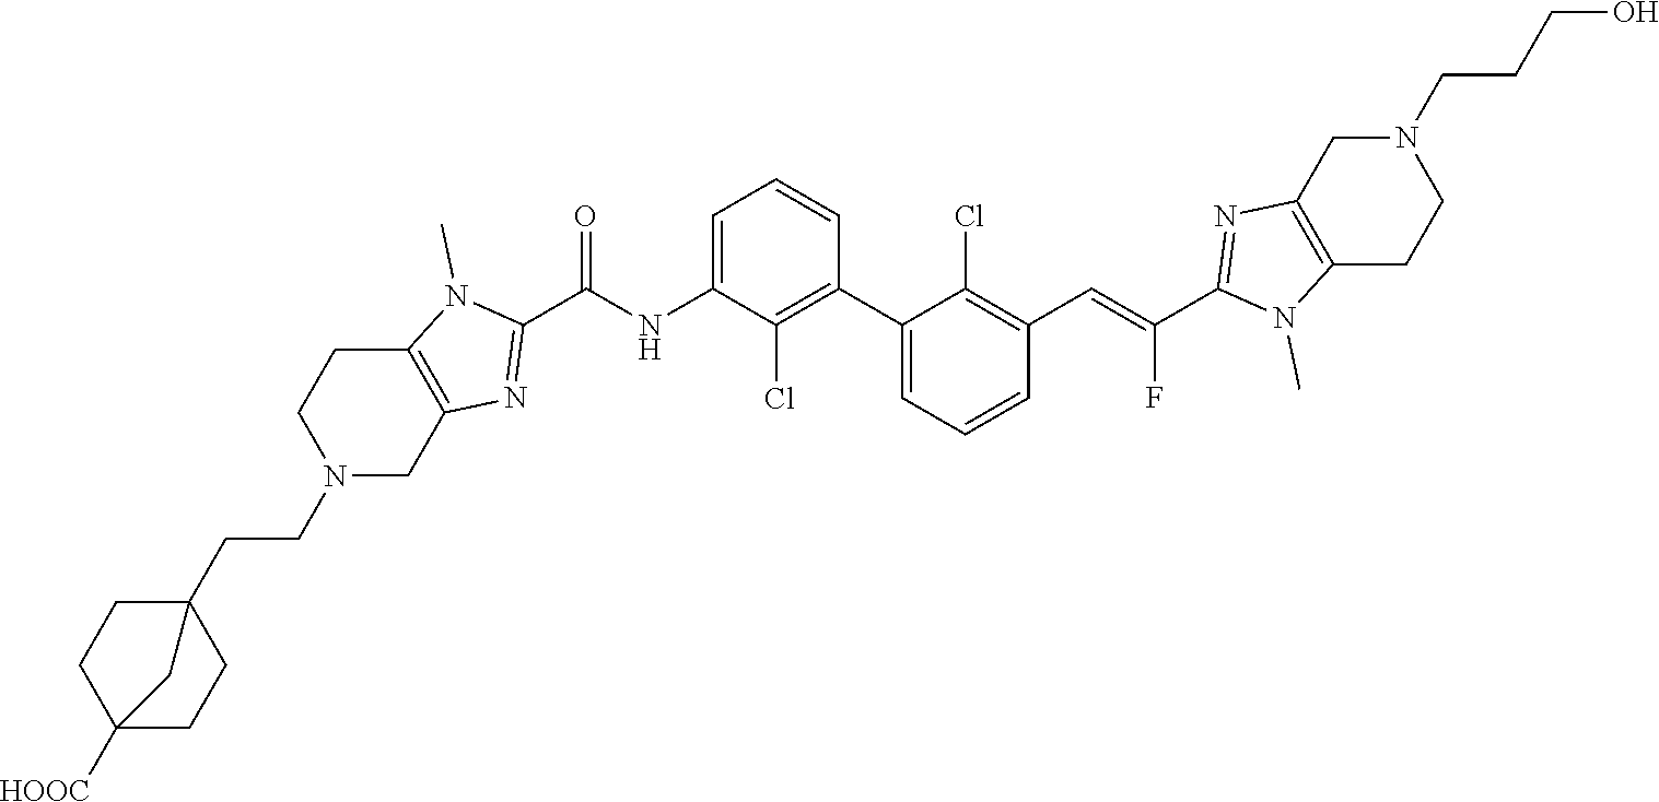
C1(C2=CC=CC(C=C(C3=NC4=C(N3C)CCN(CCCO)C4)F)=C2Cl)=C(Cl)C(NC(C2=NC3=C(N2C)CCN(CCC24CCC([HOOC])(CC2)C4)C3)=O)=CC=C1
